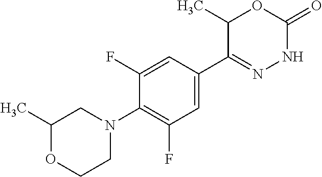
N1(C2=C(F)C=C(C3=NNC(=O)OC3C)C=C2F)CC(C)OCC1
